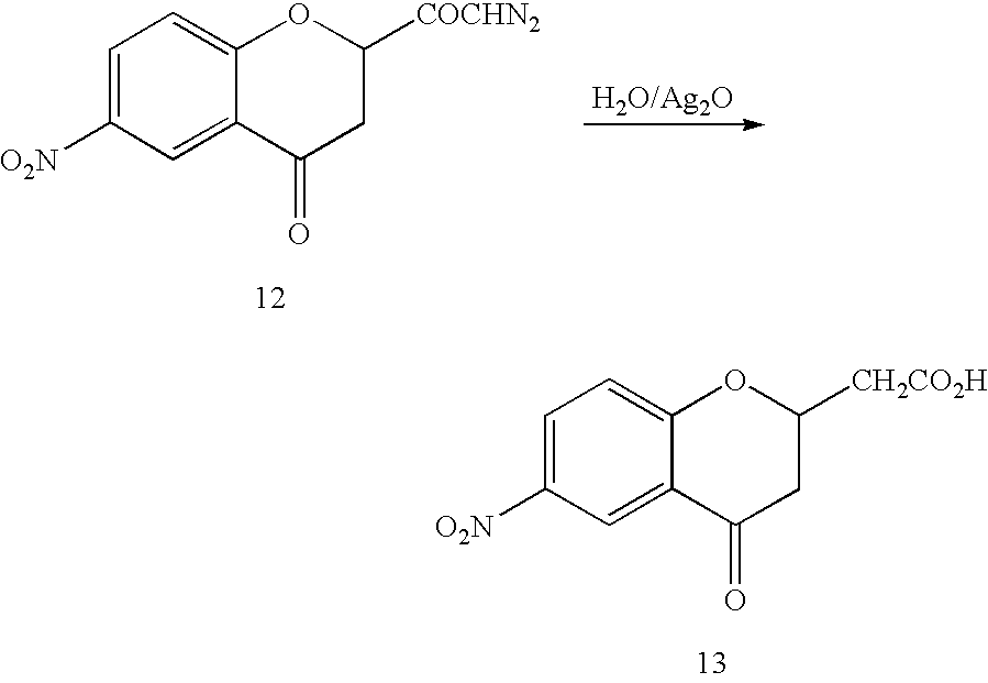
C1=C([O2N])C=C2C(=C1)OC([CH2CO2H])CC2=O.C1=C([O2N])C=C2C(=C1)OC([COCHN2])CC2=O.[H2O/Ag2O]
